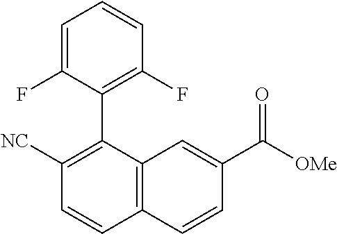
C1([NC])=C(C2=C(F)C=CC=C2F)C2=C(C=C1)C=CC(C([OMe])=O)=C2
